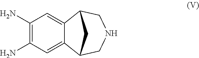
C12=CC(N)=C(N)C=C1C1CNCC2C1
